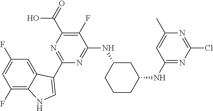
C1(C2=CNC3=C(F)C=C(F)C=C32)=NC(C(O)=O)=C(F)C(NC2CCCC(NC3=NC(Cl)=NC(C)=C3)C2)=N1
